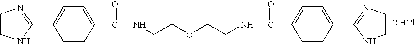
C1(C2=CC=C(C(=O)NCCOCCNC(=O)C3=CC=C(C4=NCCN4)C=C3)C=C2)=NCCN1.[2 HCl]
